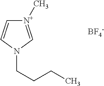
[N+]1(C)=CN(CCCC)C=C1.[BF4-]
